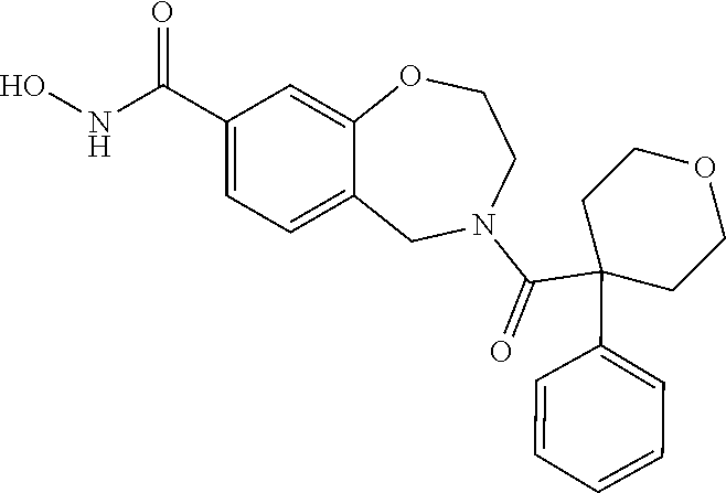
C1(C(NO)=O)=CC=C2C(=C1)OCCN(C(=O)C1(C3=CC=CC=C3)CCOCC1)C2
